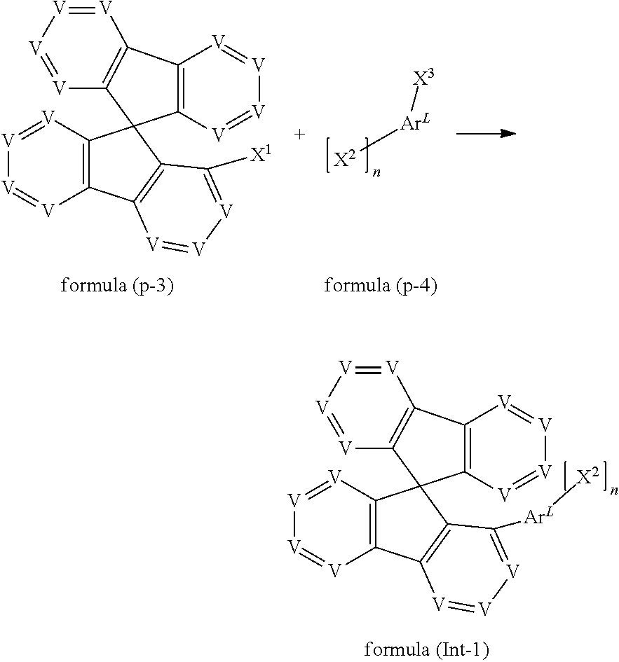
C12=C([V]=[V][V]=[V]1)C1(C3=C(C4=C1C([X1])=[V][V]=[V]4)[V]=[V][V]=[V]3)C1=C2[V]=[V][V]=[V]1.[X3][ArL][X2].C12=C([V]=[V][V]=[V]1)C1(C3=C(C4=C1C([ArL][X2])=[V][V]=[V]4)[V]=[V][V]=[V]3)C1=C2[V]=[V][V]=[V]1
